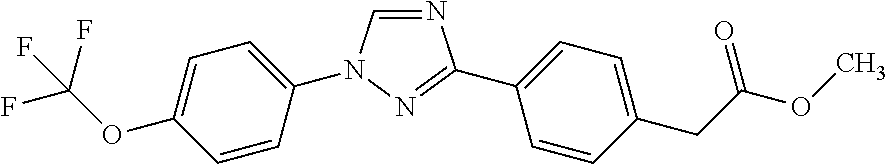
N1=CN(C2=CC=C(OC(F)(F)F)C=C2)N=C1C1=CC=C(CC(OC)=O)C=C1
